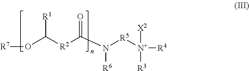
[R7]OC([R2]C(N([R5][N+]([R4])([X2])[R3])[R6])=O)[R1]
